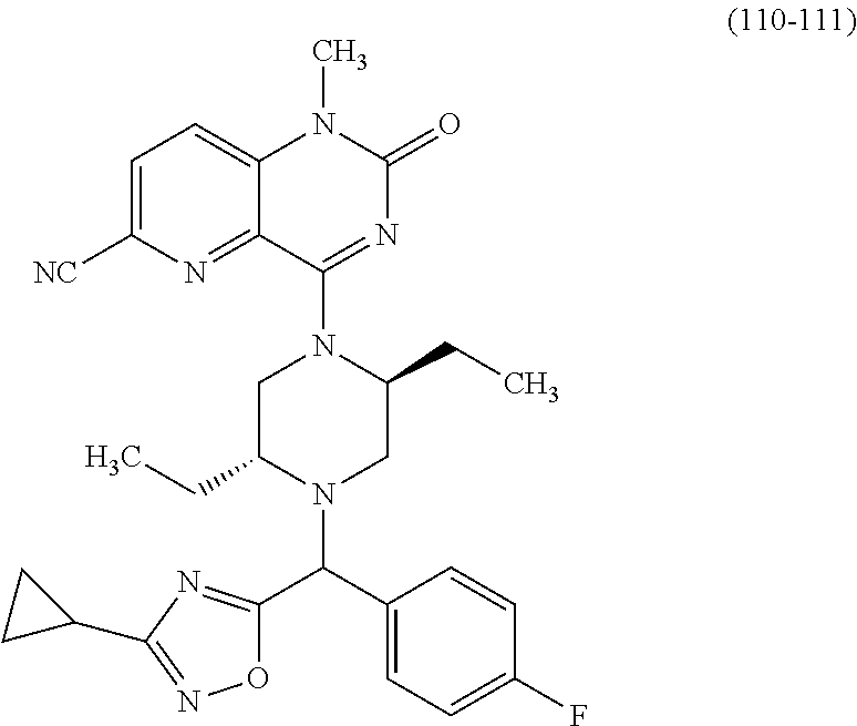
C1=C([NC])N=C2C(=C1)N(C)C(=O)N=C2N1CC(CC)N(C(C2=CC=C(F)C=C2)C2=NC(C3CC3)=NO2)CC1CC
